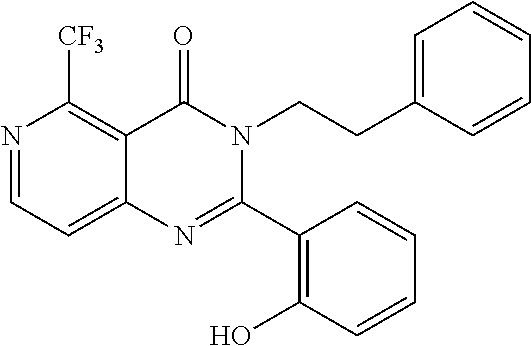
N1=CC=C2C(=C1[CF3])C(=O)N(CCC1=CC=CC=C1)C(C1=C(O)C=CC=C1)=N2
